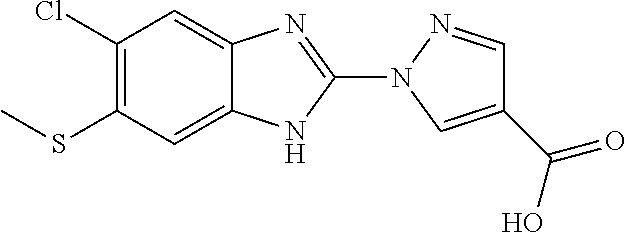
C1(Cl)=C(SC)C=C2C(=C1)N=C(N1C=C(C(O)=O)C=N1)N2
